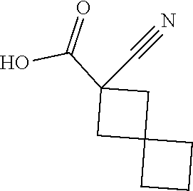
C(O)(=O)C1(C#N)CC2(C1)CCC2
